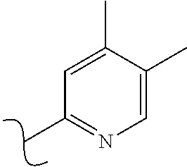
C1=C(C)C(C)=CN=C1C
